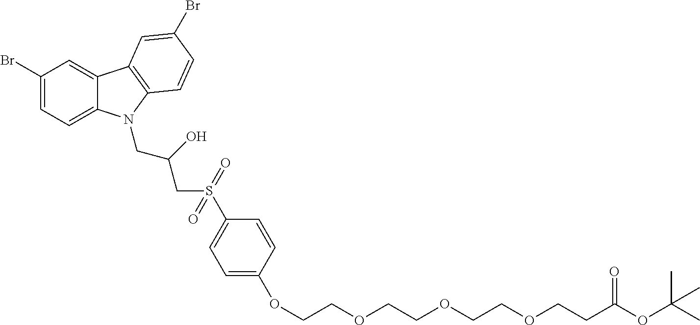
C1(Br)=CC=C2C(=C1)C1=C(N2CC(CS(C2=CC=C(OCCOCCOCCOCCC(OC(C)(C)C)=O)C=C2)(=O)=O)O)C=CC(Br)=C1
